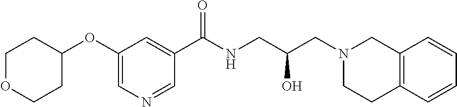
C1=NC=C(OC2CCOCC2)C=C1C(NCC(CN1CC2=C(CC1)C=CC=C2)O)=O
